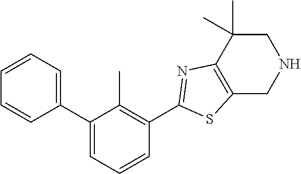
C1(C2=CC=CC(C3=NC4=C(S3)CNCC4(C)C)=C2C)=CC=CC=C1
